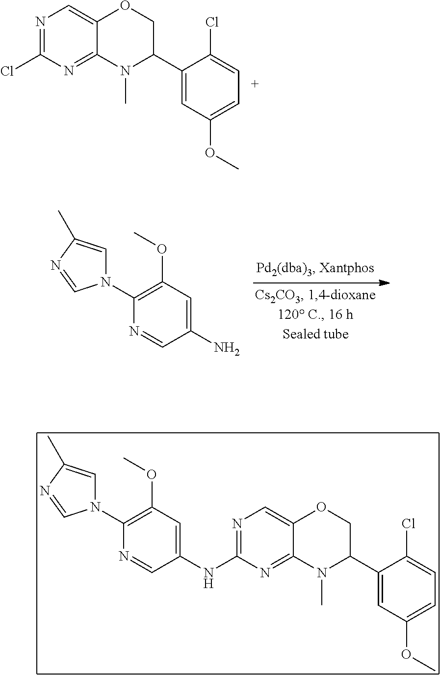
N1=C(Cl)N=C2C(=C1)OCC(C1=CC(OC)=CC=C1Cl)N2C.C1(N2C=C(C)N=C2)=C(OC)C=C(N)C=N1.C1(N2C=C(C)N=C2)=C(OC)C=C(NC2=NC=C3C(=N2)N(C)C(C2=CC(OC)=CC=C2Cl)CO3)C=N1
